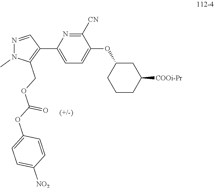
C1([CN])=NC(C2=C(COC(OC3=CC=C([NO2])C=C3)=O)N(C)N=C2)=CC=C1OC1CCCC([COOi-Pr])C1
